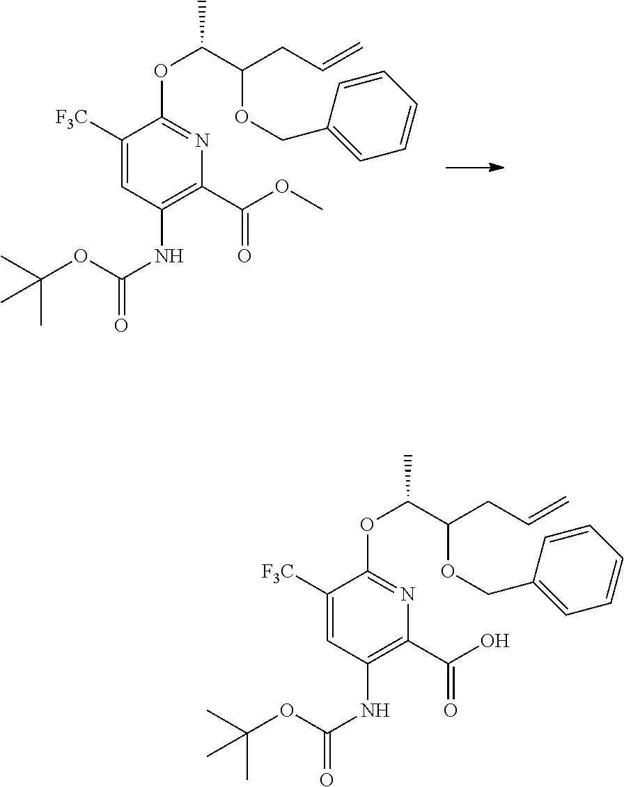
C(C1=C(NC(=O)OC(C)(C)C)C=C([F3C])C(OC(C(CC=C)OCC2=CC=CC=C2)C)=N1)(O)=O.C(C1=C(NC(=O)OC(C)(C)C)C=C([F3C])C(OC(C(CC=C)OCC2=CC=CC=C2)C)=N1)(OC)=O
